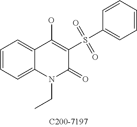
C1=CC=C2C(=C1)C(O)=C(S(C1=CC=CC=C1)(=O)=O)C(=O)N2CC
